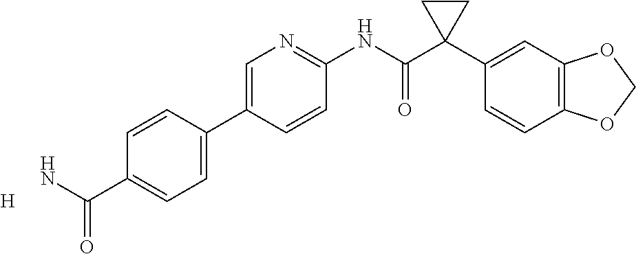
C1=C(C2=CC=C(C(N)=O)C=C2)C=CC(NC(C2(C3=CC4=C(C=C3)OCO4)CC2)=O)=N1.[H]
